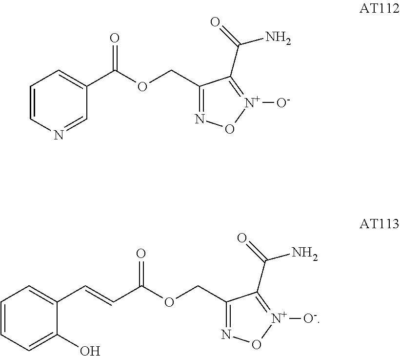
C1=CN=CC(C(=O)OCC2=NO[N+]([O-])=C2C(N)=O)=C1.C1(C=CC(=O)OCC2=NO[N+]([O-])=C2C(N)=O)=CC=CC=C1O
